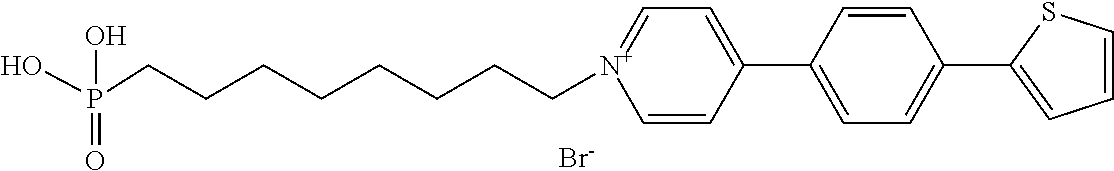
[Br-].C1=CC(C2=CC=C(C3=CC=CS3)C=C2)=CC=[N+]1CCCCCCCCP(O)(=O)O
